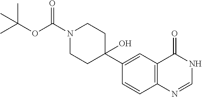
C1=CC2=C(C=C1C1(O)CCN(C(=O)OC(C)(C)C)CC1)C(=O)NC=N2
